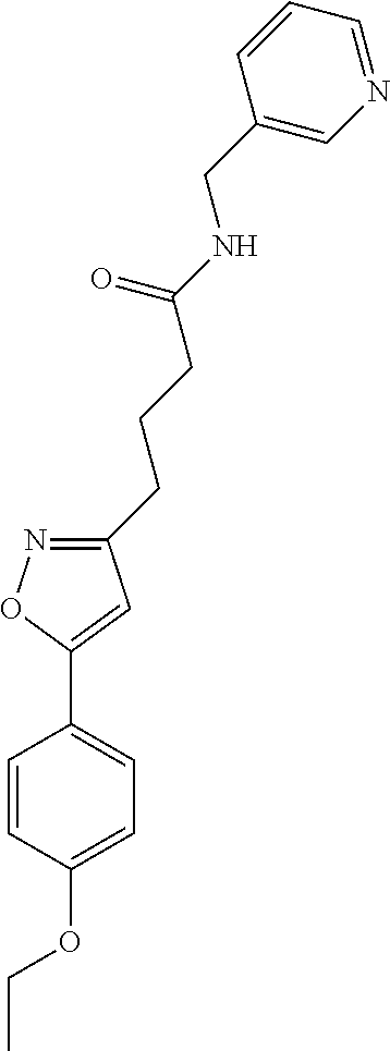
C1=CC(OCC)=CC=C1C1=CC(CCCC(NCC2=CN=CC=C2)=O)=NO1
